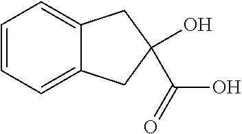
C1=CC=C2C(=C1)CC(O)(C(=O)O)C2
